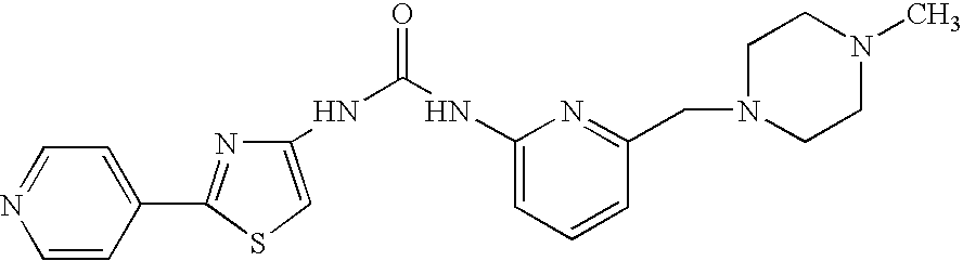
C1=CC(C2=NC(NC(=O)NC3=CC=CC(CN4CCN(C)CC4)=N3)=CS2)=CC=N1
